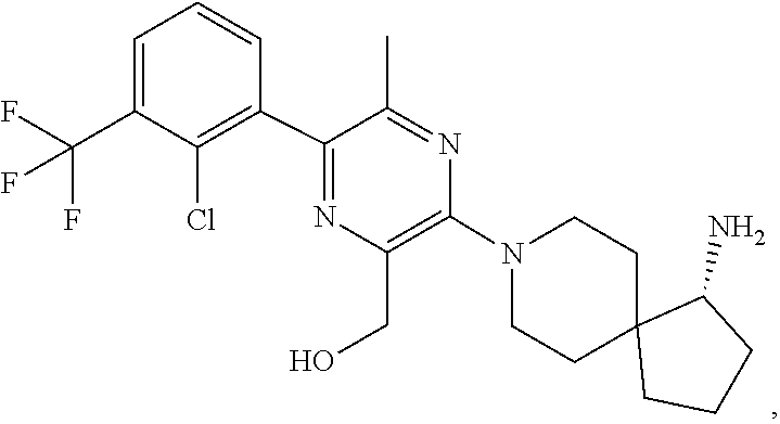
C1C2(CCCC2N)CCN(C2=C(CO)N=C(C3=C(Cl)C(C(F)(F)F)=CC=C3)C(C)=N2)C1
